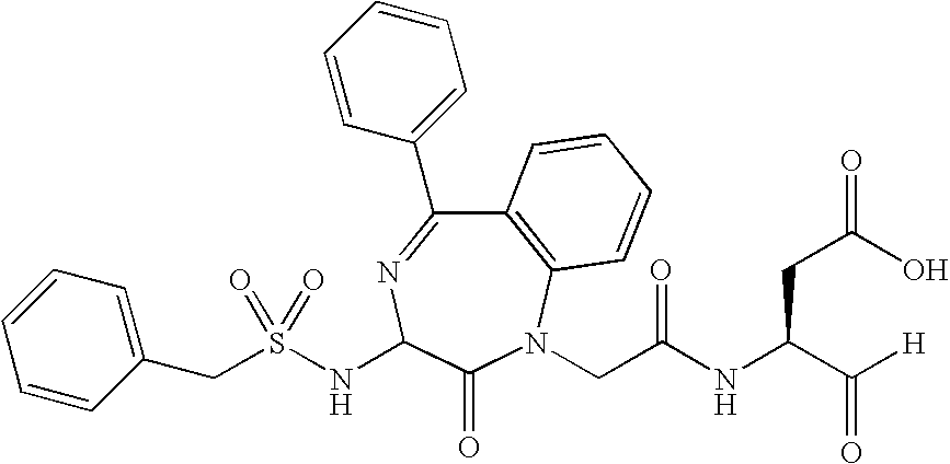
S(NC1N=C(C2=CC=CC=C2)C2=C(N(CC(NC(C([H])=O)CC(=O)O)=O)C1=O)C=CC=C2)(=O)(CC1=CC=CC=C1)=O
